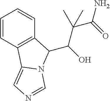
C1=CC2=C(C=C1)C(C(O)C(C(=O)N)(C)C)N1C2=CN=C1
